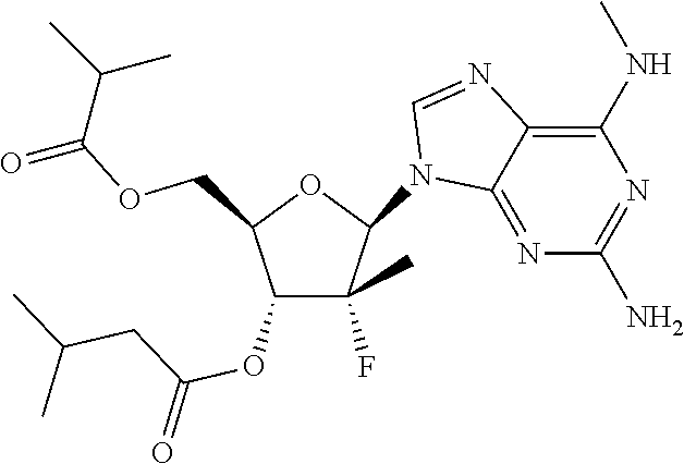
C(OCC1C(OC(CC(C)C)=O)C(C)(F)C(N2C3=NC(N)=NC(NC)=C3N=C2)O1)(=O)C(C)C
